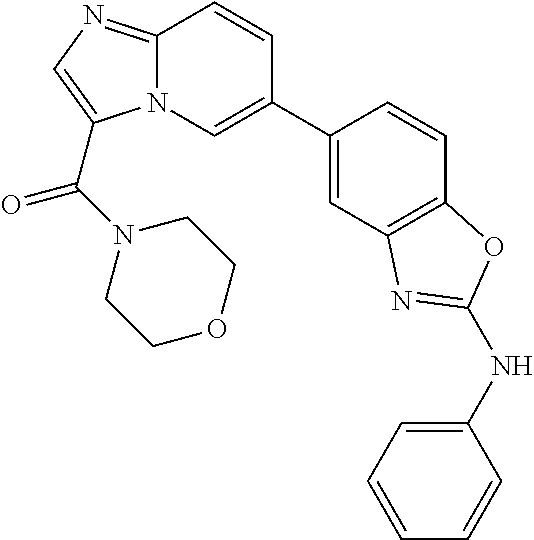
C12=NC=C(C(N3CCOCC3)=O)N1C=C(C1=CC3=C(C=C1)OC(NC1=CC=CC=C1)=N3)C=C2
